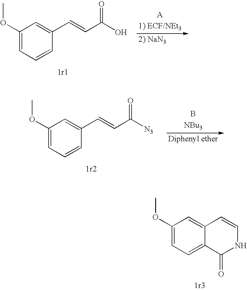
C12=CC=C(OC)C=C1C=CNC2=O.C1(C=CC(O)=O)=CC(OC)=CC=C1.B.[NBu3].C1(C=CC([N3])=O)=CC(OC)=CC=C1
